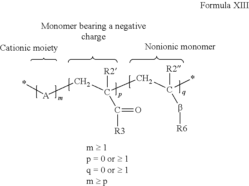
*[A]CC(CC(*)([R2])b[R6])(C([R3])=O)[R2]
